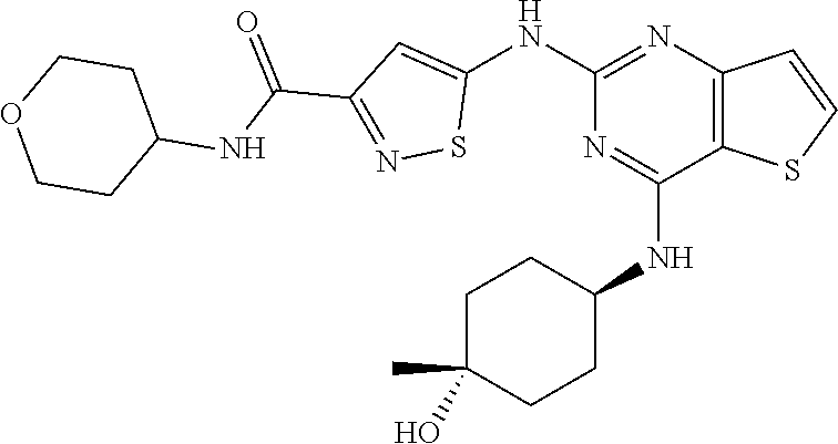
C1(NC2=CC(C(=O)NC3CCOCC3)=NS2)=NC2=C(C(NC3CCC(O)(C)CC3)=N1)SC=C2
